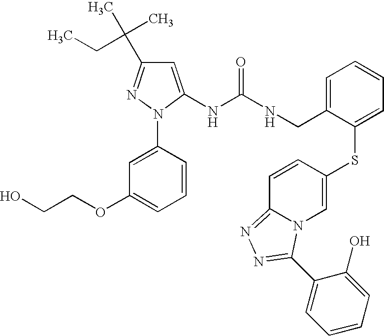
C1=C(NC(NCC2=CC=CC=C2SC2=CN3C(=NN=C3C3=CC=CC=C3O)C=C2)=O)N(C2=CC(OCCO)=CC=C2)N=C1C(C)(C)CC
